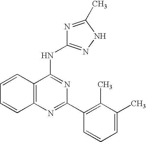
C12=C(N=C(C3=C(C)C(C)=CC=C3)N=C1NC1=NNC(C)=N1)C=CC=C2
